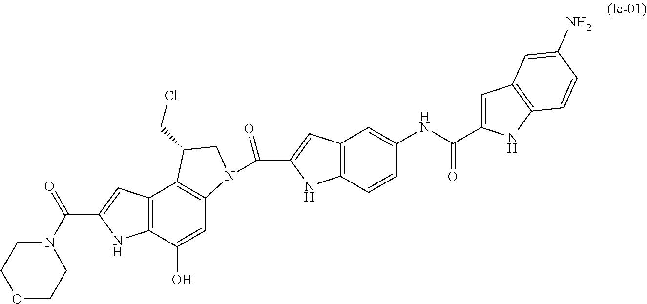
C12=C(C(O)=CC3=C1C(CCl)CN3C(C1=CC3=C(N1)C=CC(NC(C1=CC4=C(N1)C=CC(N)=C4)=O)=C3)=O)NC(C(N1CCOCC1)=O)=C2
